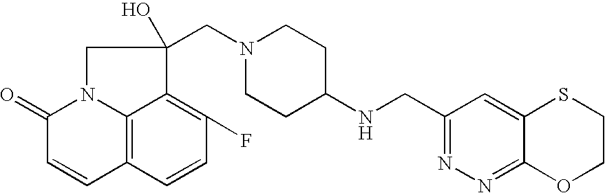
C1(NCC2=NN=C3C(=C2)SCCO3)CCN(CC2(O)CN3C4=C(C=CC(F)=C42)C=CC3=O)CC1
